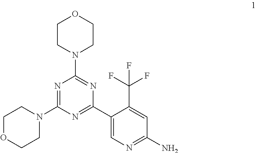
C1=C(C(F)(F)F)C(C2=NC(N3CCOCC3)=NC(N3CCOCC3)=N2)=CN=C1N
